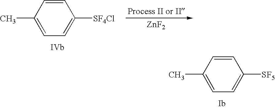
[ZnF2].C1=CC(C)=CC=C1[SF4Cl].C1=CC(C)=CC=C1[SF5]
